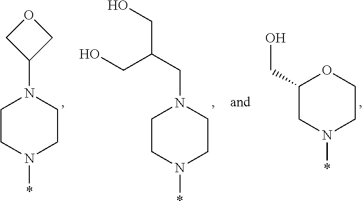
C1CN(*)CCN1C1COC1.C1CN(*)CCN1CC(CO)CO.C1(CO)CN(*)CCO1
